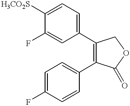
C1=C(F)C([H3CO2S])=CC=C1C1=C(C2=CC=C(F)C=C2)C(=O)OC1
